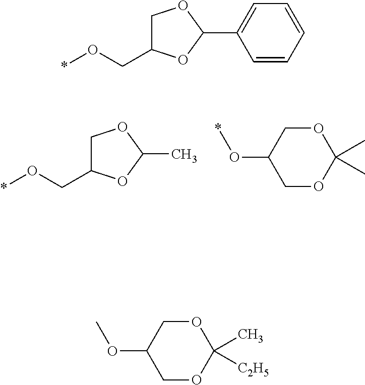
CC1OC(CO*)CO1.C1OC(C)(C)OCC1O*.C1=CC=CC=C1C1OC(CO*)CO1.C1OC(C)([C2H5])OCC1OC
